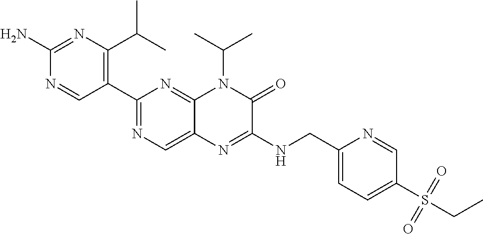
C1(N)=NC(C(C)C)=C(C2=NC=C3C(=N2)N(C(C)C)C(=O)C(NCC2=CC=C(S(CC)(=O)=O)C=N2)=N3)C=N1
